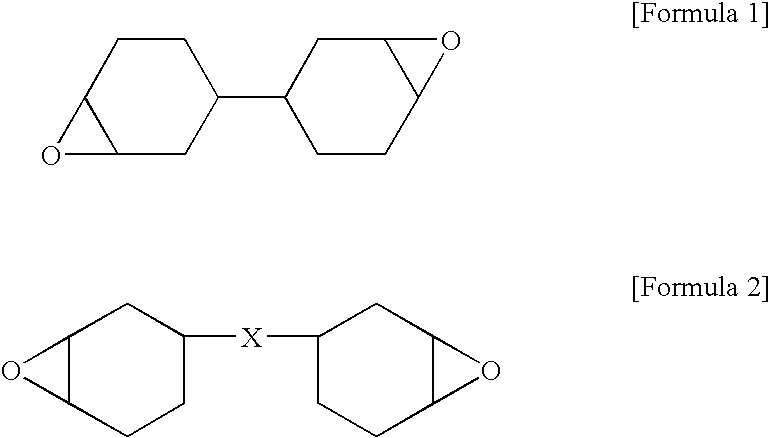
C1CC2C(CC1C1CCC3C(C1)O3)O2.C12C(CCC([X]C3CCC4C(C3)O4)C1)O2
